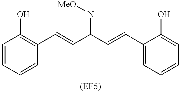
C1=CC=CC(C=CC(C=CC2=CC=CC=C2O)N[MeO])=C1O
